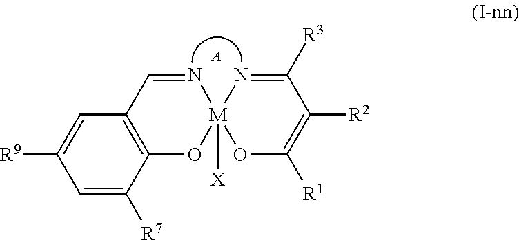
C1=C([R7])C2=C(C=C1[R9])C=N[M]1([X])(O2)OC([R1])=C([R2])C([R3])=N1.[A]
